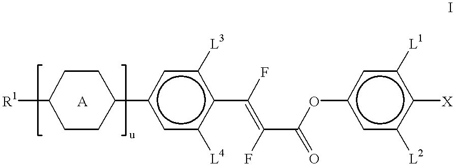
[R1]C1CCC(c2cc([L4])c(C(F)=C(F)C(=O)Oc3cc([L2])c([X])c([L1])c3)c([L3])c2)CC1.[A]
